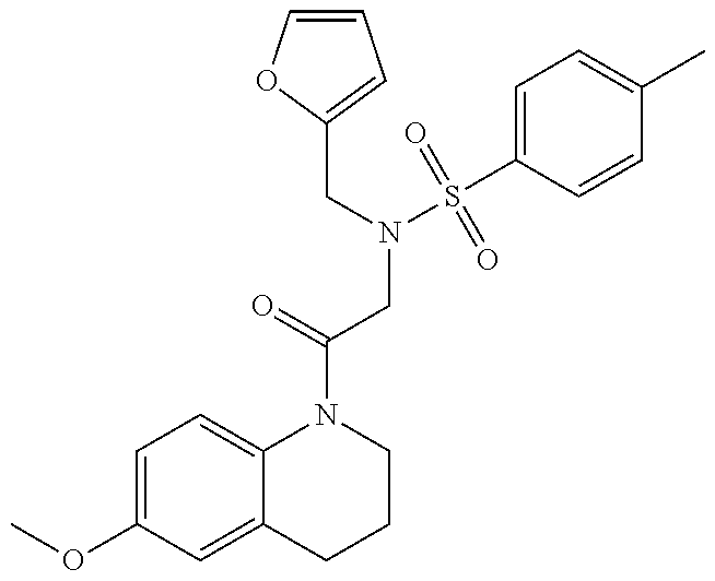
C1=C(OC)C=C2C(=C1)N(C(=O)CN(S(=O)(=O)C1=CC=C(C)C=C1)CC1=CC=CO1)CCC2
